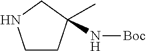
C1CC(C)(N[Boc])CN1
